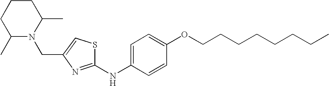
C1=C(NC2=NC(CN3C(C)CCCC3C)=CS2)C=CC(OCCCCCCCC)=C1
